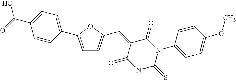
C1=C(C=C2C(=O)N(C3=CC=C(OC)C=C3)C(=S)NC2=O)OC(C2=CC=C(C(=O)O)C=C2)=C1
